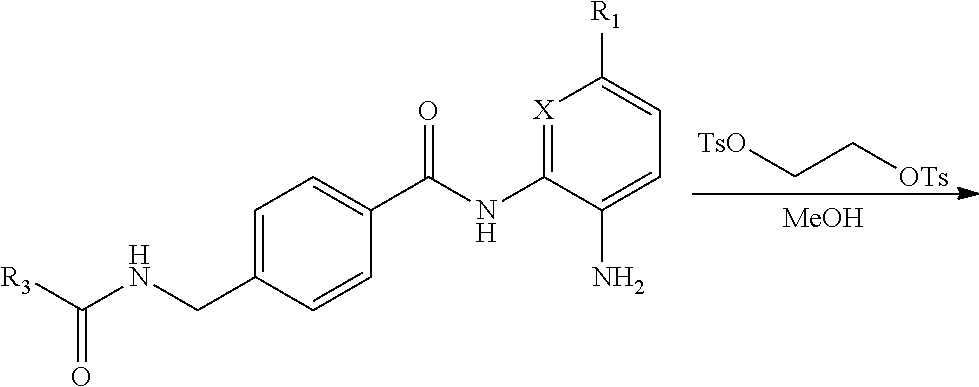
[MeOH].[OTs]CC[OTs].C1=C(CNC([R3])=O)C=CC(C(NC2=[X]C([R1])=CC=C2N)=O)=C1
